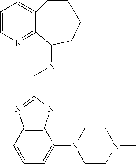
C1=CN=C2C(=C1)CCCCC2NCC1=NC2=C(N1)C(N1CCN(C)CC1)=CC=C2
